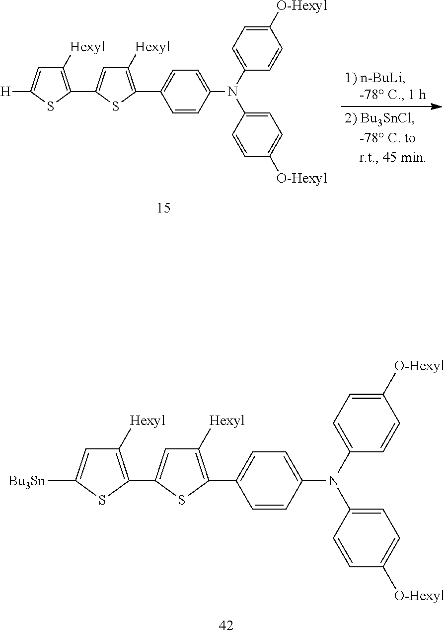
C1([Hexyl])=C(C2=CC([Hexyl])=C(C3=CC=C(N(C4=CC=C([O-Hexyl])C=C4)C4=CC=C([O-Hexyl])C=C4)C=C3)S2)SC([Bu3Sn])=C1.C1([Hexyl])=C(C2=CC([Hexyl])=C(C3=CC=C(N(C4=CC=C([O-Hexyl])C=C4)C4=CC=C([O-Hexyl])C=C4)C=C3)S2)SC([H])=C1
